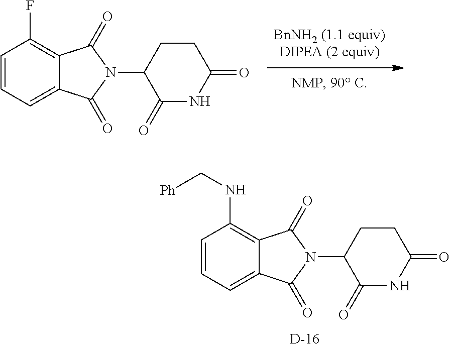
C1=CC=C2C(=C1F)C(=O)N(C1C(=O)NC(=O)CC1)C2=O.C1=CC=C2C(=C1NC[Ph])C(=O)N(C1C(=O)NC(=O)CC1)C2=O.[D]
